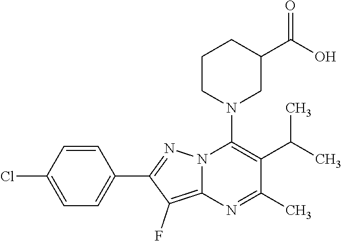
C1=CC(Cl)=CC=C1C1=NN2C(=C1F)N=C(C)C(C(C)C)=C2N1CC(C(O)=O)CCC1
